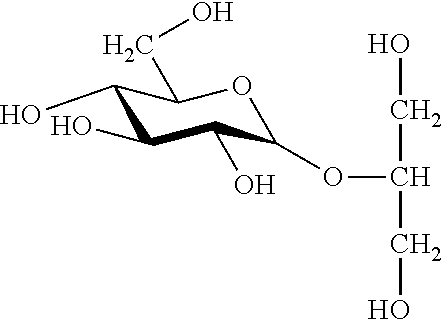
C1(O)C(O)C(O)C(OC(CO)CO)OC1CO
